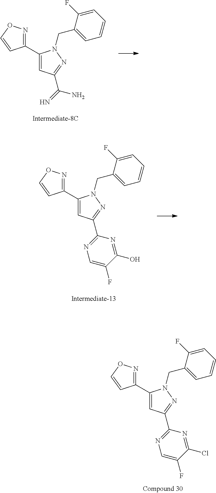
C1(C2=CC(C(=N)N)=NN2CC2=CC=CC=C2F)=NOC=C1.C1(C2=CC(C3=NC=C(F)C(O)=N3)=NN2CC2=CC=CC=C2F)=NOC=C1.C1(C2=CC(C3=NC=C(F)C(Cl)=N3)=NN2CC2=CC=CC=C2F)=NOC=C1
